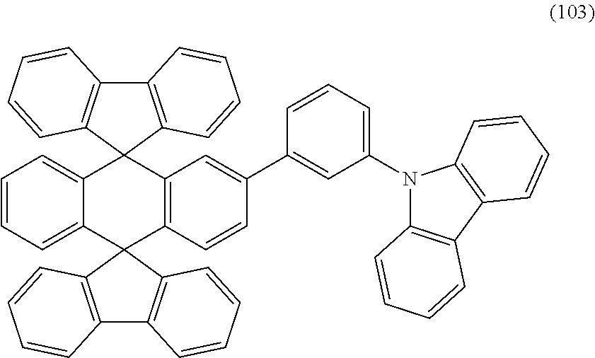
C12=CC=CC=C1C1(C3=C(C24C2=C(C5=C4C=CC=C5)C=CC=C2)C=C(C2=CC(N4C5=C(C6=C4C=CC=C6)C=CC=C5)=CC=C2)C=C3)C2=C(C3=C1C=CC=C3)C=CC=C2
